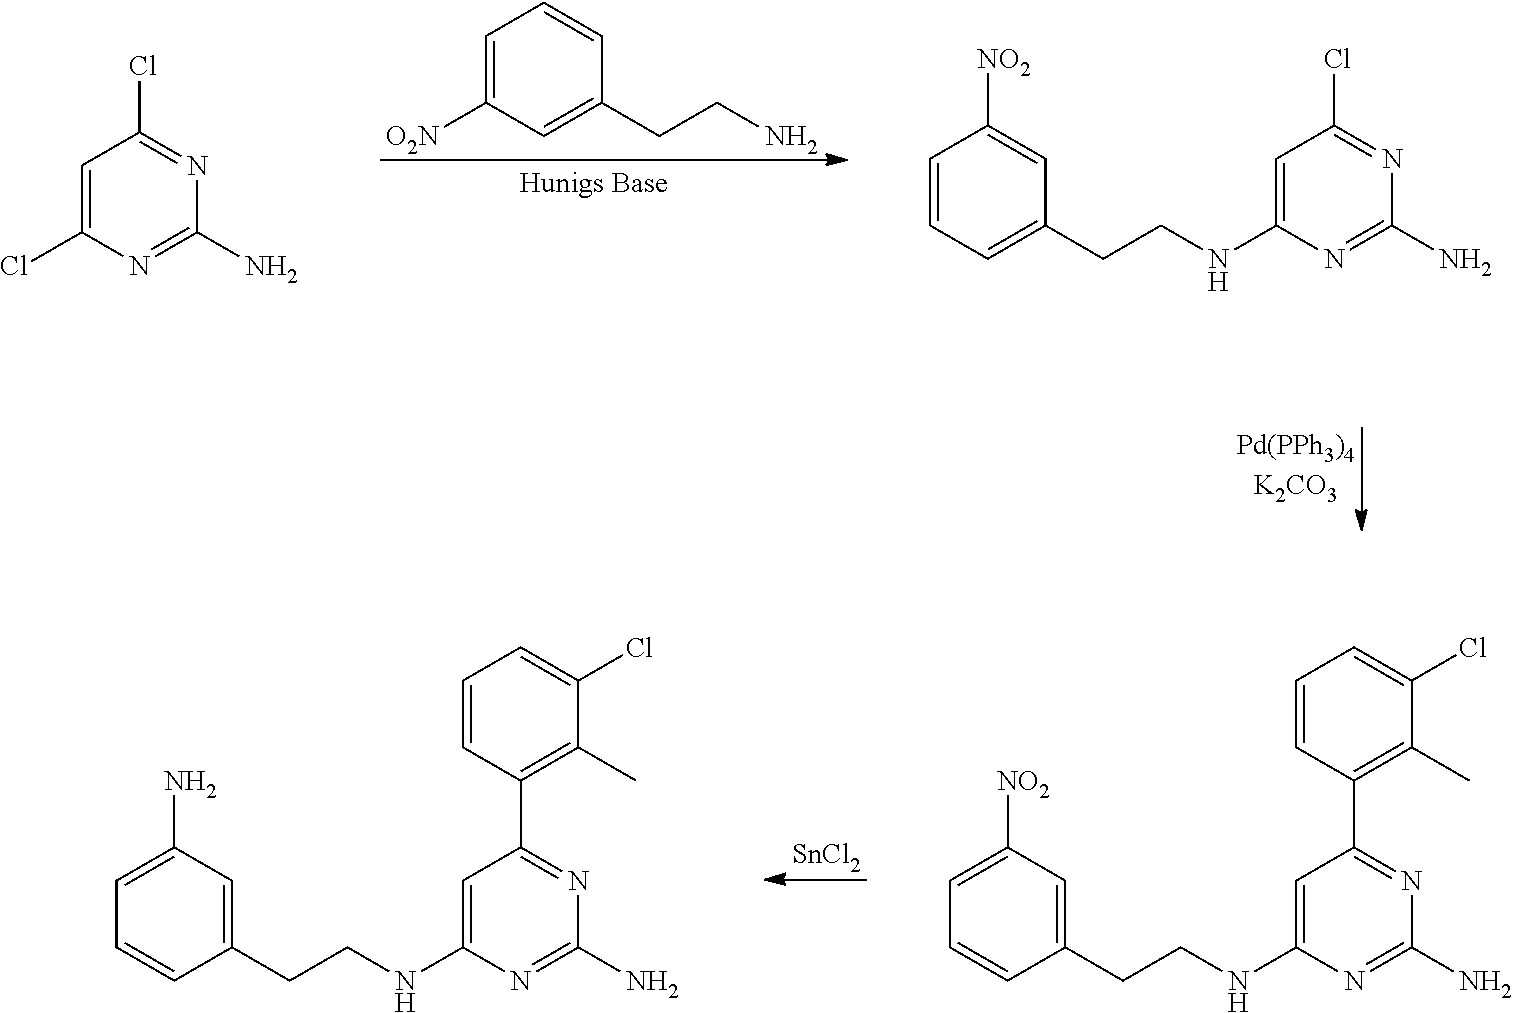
C1=C([O2N])C=C(CCN)C=C1.[Pd(PPh3)4K2CO3].C1=C(Cl)N=C(N)N=C1Cl.C1=CC=C(CCNC2=CC(Cl)=NC(N)=N2)C=C1[NO2].[SnCl2].C1=CC=C(Cl)C(C)=C1C1=NC(N)=NC(NCCC2=CC([NO2])=CC=C2)=C1.C1=CC=C(Cl)C(C)=C1C1=NC(N)=NC(NCCC2=CC(N)=CC=C2)=C1
